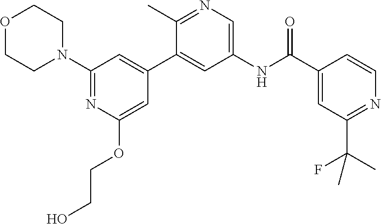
O1CCN(C2=NC(OCCO)=CC(C3=CC(NC(C4=CC(C(C)(F)C)=NC=C4)=O)=CN=C3C)=C2)CC1
